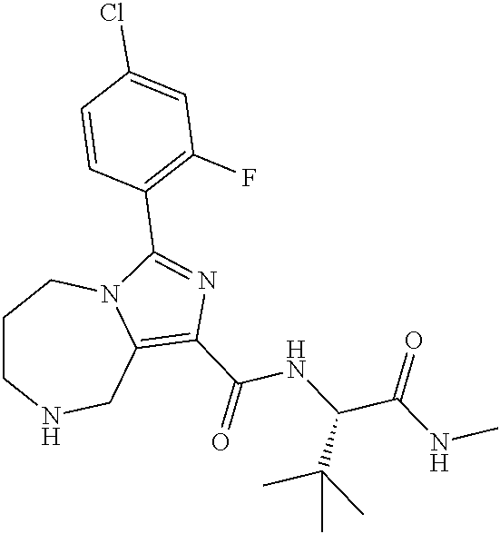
C1CNCC2=C(C(=O)NC(C(NC)=O)C(C)(C)C)N=C(C3=C(F)C=C(Cl)C=C3)N2C1
